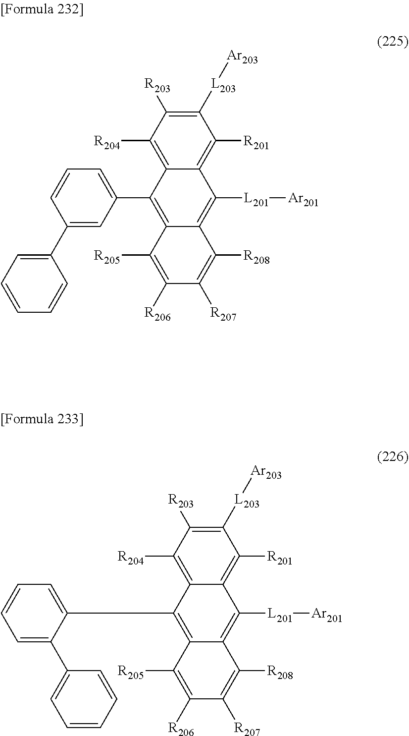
C1([L203][Ar203])=C([R203])C([R204])=C2C(=C1[R201])C([L201][Ar201])=C1C(=C2C2=CC=CC(C3=CC=CC=C3)=C2)C([R205])=C([R206])C([R207])=C1[R208].C1([L203][Ar203])=C([R203])C([R204])=C2C(=C1[R201])C([L201][Ar201])=C1C(=C2C2=CC=CC=C2C2=CC=CC=C2)C([R205])=C([R206])C([R207])=C1[R208]
